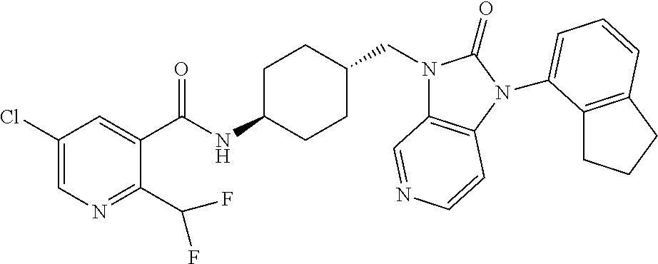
C1(Cl)=CN=C(C(F)F)C(C(NC2CCC(CN3C4=C(N(C5=CC=CC6=C5CCC6)C3=O)C=CN=C4)CC2)=O)=C1
